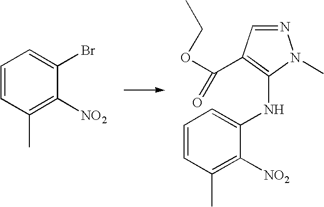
C1=CC(C)=C([NO2])C(NC2=C(C(OCC)=O)C=NN2C)=C1.C1=CC(C)=C([NO2])C(Br)=C1
